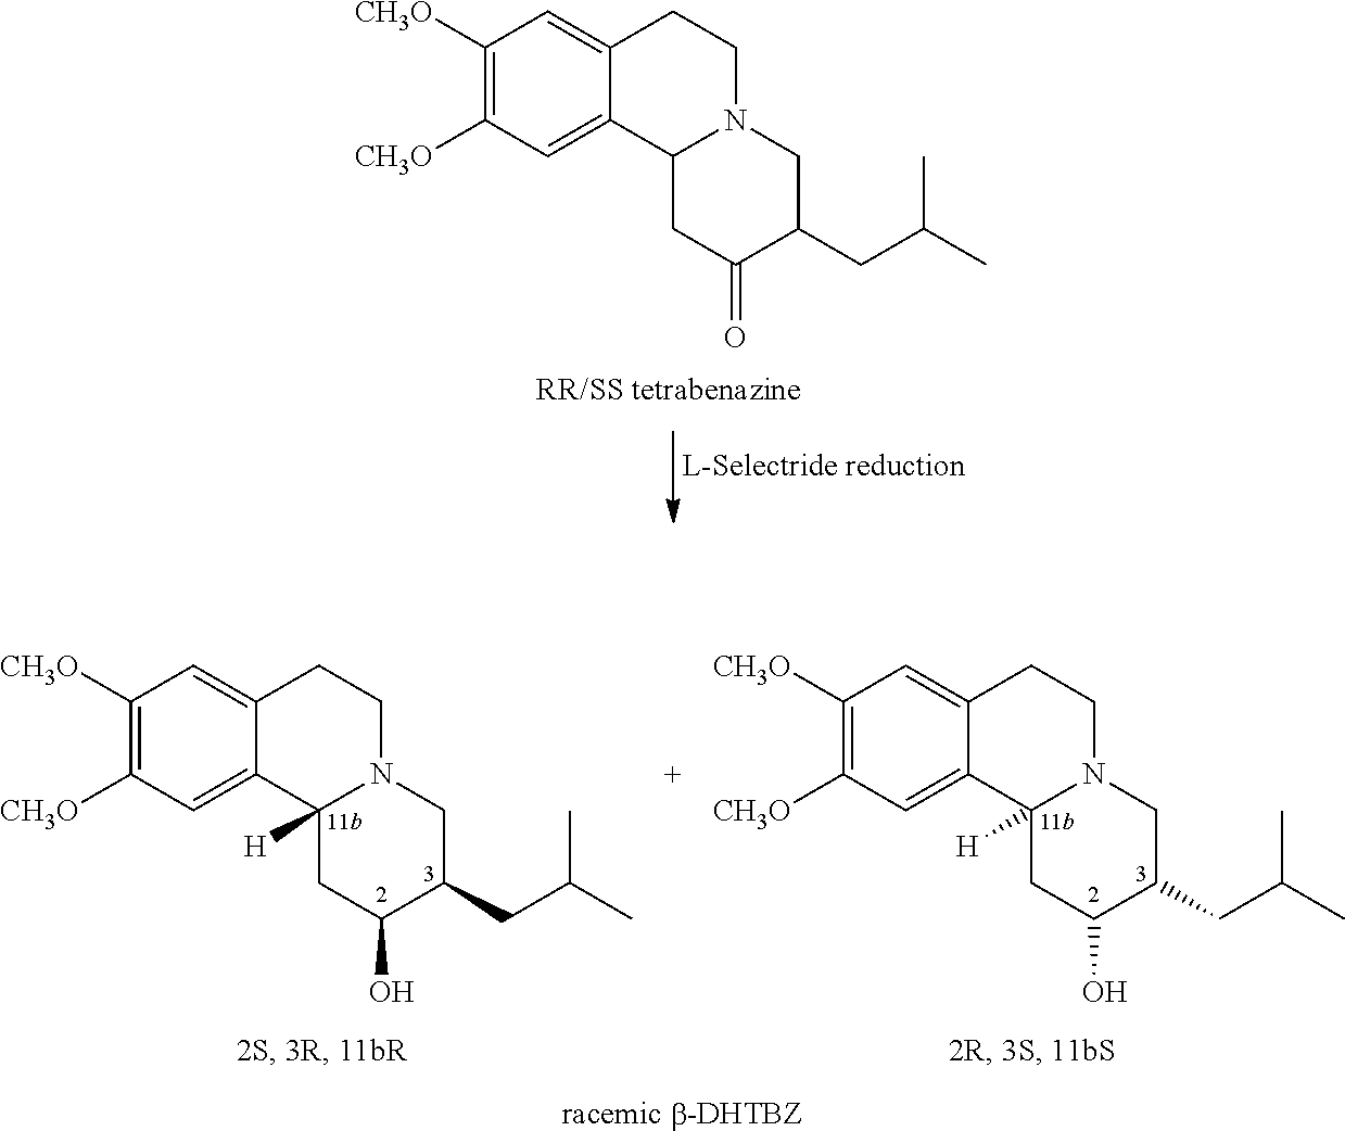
C1([CH3O])=C([CH3O])C=C2C(=C1)CCN1C2CC(=O)C(CC(C)C)C1.[RR/SS tetrabenazine].C1([CH3O])=C([CH3O])C=C2C(=C1)CCN1C2([H])CC(O)C(CC(C)C)C1.C1([CH3O])=C([CH3O])C=C2C(=C1)CCN1C2([H])CC(O)C(CC(C)C)C1
